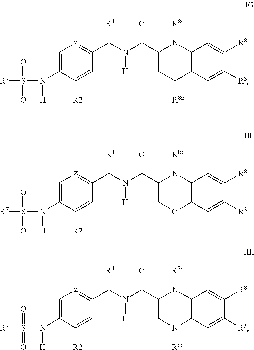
[R7]S(N([H])C1=C[z]=C(C(N(C(C2CC([R8a])C3=C(N2[R8c])C=C([R8])C([R3])=C3)=O)[H])[R4])C=C1[R2])(=O)=O.[R7]S(N([H])C1=C[z]=C(C(N(C(C2COC3=C(N2[R8c])C=C([R8])C([R3])=C3)=O)[H])[R4])C=C1[R2])(=O)=O.[R7]S(N([H])C1=C[z]=C(C(N(C(C2CN([R8c])C3=C(N2[R8c])C=C([R8])C([R3])=C3)=O)[H])[R4])C=C1[R2])(=O)=O
